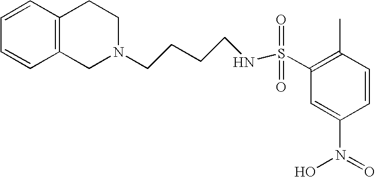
C1=CC=CC2=C1CCN(CCCCNS(=O)(=O)C1=C(C)C=CC(N(=O)O)=C1)C2
